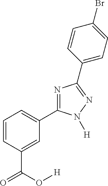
N1=C(C2=CC=CC(C(O[H])=O)=C2)N([H])N=C1C1=CC=C(Br)C=C1
